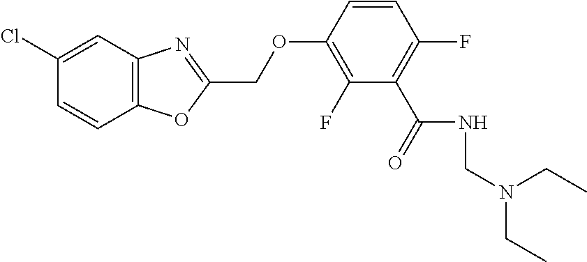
C1=CC2=C(C=C1Cl)N=C(COC1=C(F)C(C(=O)NCN(CC)CC)=C(F)C=C1)O2
